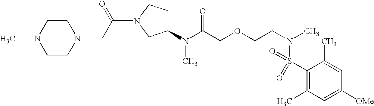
N(C(COCCN(S(C1=C(C)C=C([OMe])C=C1C)(=O)=O)C)=O)(C)C1CCN(C(CN2CCN(C)CC2)=O)C1
